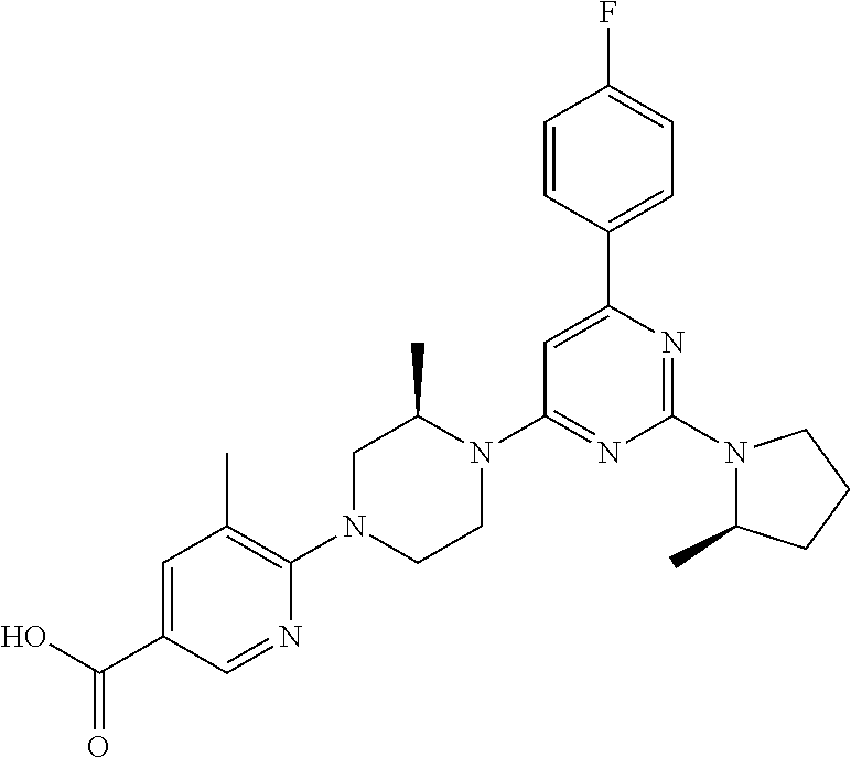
OC(C1=CC(C)=C(N2CCN(C3=NC(N4C(C)CCC4)=NC(C4=CC=C(F)C=C4)=C3)C(C)C2)N=C1)=O
